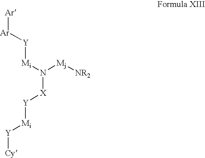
[Ar][Ar][Y][Mi]N([Mj][NR2])[X][Y][Mi][Y][Cy]
